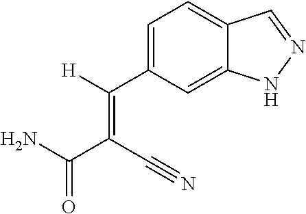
C1=C2C(=CC(C(=C(C#N)C(=O)N)[H])=C1)NN=C2
